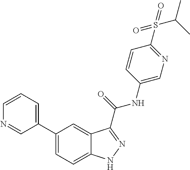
C1=CN=CC(C2=CC=C3C(=C2)C(C(NC2=CN=C(S(=O)(=O)C(C)C)C=C2)=O)=NN3)=C1
